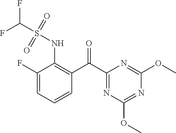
C1(F)=CC=CC(C(C2=NC(OC)=NC(OC)=N2)=O)=C1NS(=O)(=O)C(F)F
